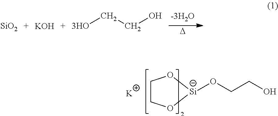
[3HO]CCO.[D].[SiO2].[KOH].C(CO)O[Si]1OCCO1.[K]
